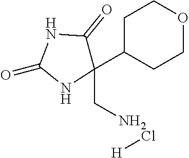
C1C(C2(C[NH2      Cl][H])C(=O)NC(=O)N2)CCOC1
